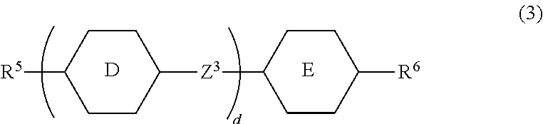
[R6]C1CCC([Z3]C2CCC([R5])CC2)CC1.[D]
